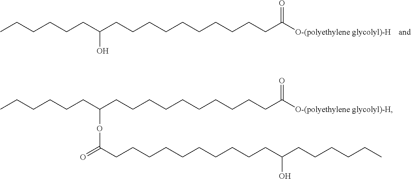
CCCCCCC(CCCCCCCCCCC([O-(polyethylene glycolyl)-H])=O)O.CCCCCCC(CCCCCCCCCCC([O-(polyethylene glycolyl)-H])=O)OC(CCCCCCCCCCC(CCCCCC)O)=O
